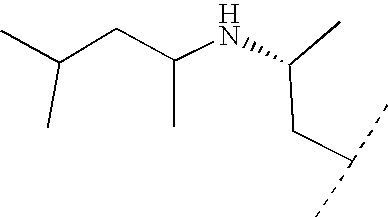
N(C(CC(C)C)C)C(CC(C)C)C
